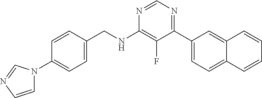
N1=CN=C(C2=CC=C3C(=C2)C=CC=C3)C(F)=C1NCC1=CC=C(N2C=CN=C2)C=C1
